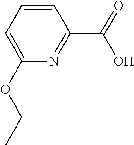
C1=CC=C(OCC)N=C1C(=O)O
